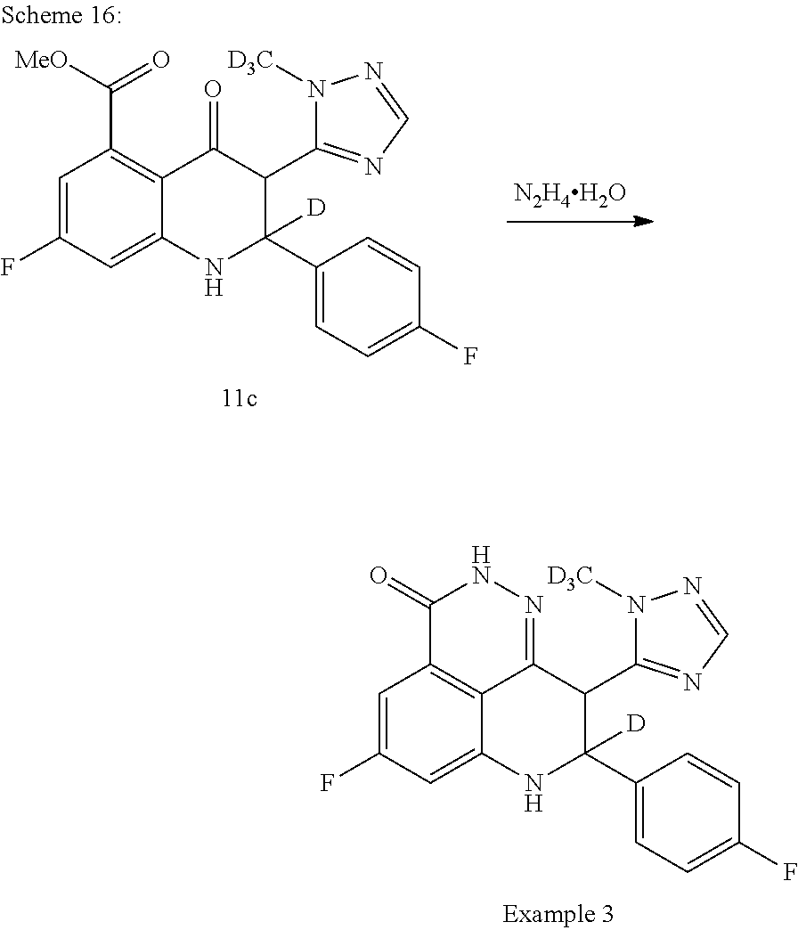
N1([D3C])C(C2C(=O)C3=C(C(=O)[MeO])C=C(F)C=C3NC2(C2=CC=C(F)C=C2)[D])=NC=N1.[N2H4H2O].N1([D3C])C(C2C3=NNC(=O)C4=C3C(=CC(F)=C4)NC2(C2=CC=C(F)C=C2)[D])=NC=N1
